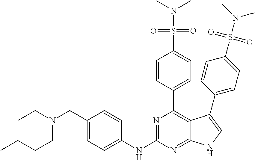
C1C(C)CCN(CC2=CC=C(NC3=NC(C4=CC=C(S(N(C)C)(=O)=O)C=C4)=C4C(=N3)NC=C4C3=CC=C(S(N(C)C)(=O)=O)C=C3)C=C2)C1
